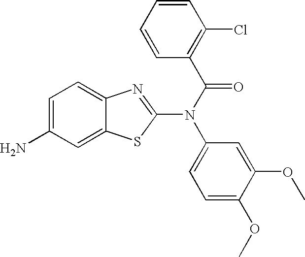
C1=C(N)C=C2C(=C1)N=C(N(C1=CC=C(OC)C(OC)=C1)C(C1=C(Cl)C=CC=C1)=O)S2
